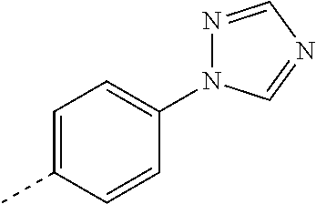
C1=C(C)C=CC(N2N=CN=C2)=C1
